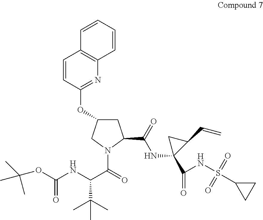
C1=CC(OC2CC(C(=O)NC3(C(NS(C4CC4)(=O)=O)=O)C(C=C)C3)N(C(=O)C(NC(OC(C)(C)C)=O)C(C)(C)C)C2)=NC2=C1C=CC=C2
